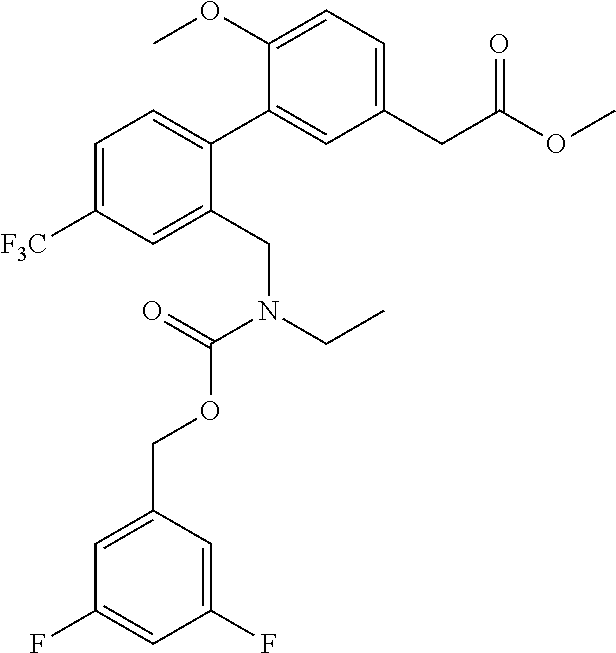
C1(CC(OC)=O)=CC=C(OC)C(C2=CC=C([F3C])C=C2CN(CC)C(=O)OCC2=CC(F)=CC(F)=C2)=C1
